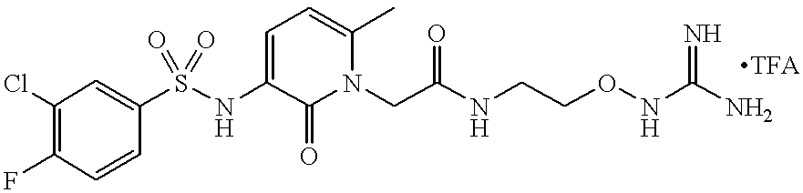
S(NC1=CC=C(C)N(CC(NCCONC(N)=N)=O)C1=O)(=O)(=O)C1=CC(Cl)=C(F)C=C1.[TFA]
